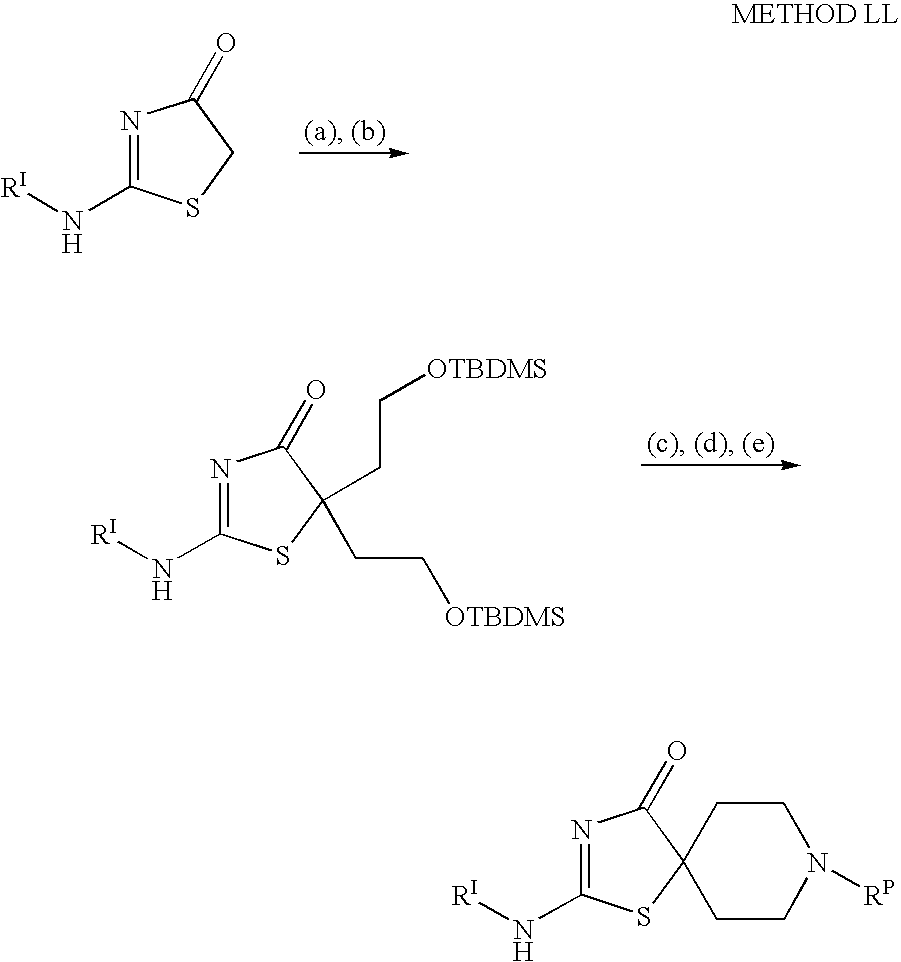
N1=C(N[RI])SC(CC[OTBDMS])(CC[OTBDMS])C1=O.N1=C(N[RI])SCC1=O.N1=C(N[RI])SC2(C1=O)CCN([RP])CC2
